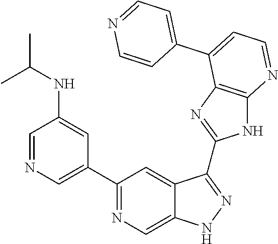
C1=NC=C(C2=NC=C3C(=C2)C(C2=NC4=C(N2)N=CC=C4C2=CC=NC=C2)=NN3)C=C1NC(C)C
